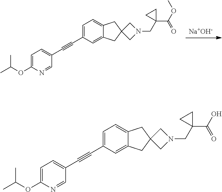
[Na+OH-].C1=C(C#CC2=CC=C(OC(C)C)N=C2)C=C2C(=C1)CC1(C2)CN(CC2(C(OC)=O)CC2)C1.C1=C(C#CC2=CC=C(OC(C)C)N=C2)C=C2C(=C1)CC1(C2)CN(CC2(C(O)=O)CC2)C1
